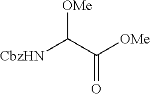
[OMe]C(C([OMe])=O)[CbzHN]
